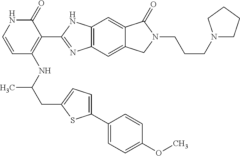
C1=CC(NC(CC2=CC=C(C3=CC=C(OC)C=C3)S2)C)=C(C2=NC3=C(N2)C=C2C(=C3)CN(CCCN3CCCC3)C2=O)C(=O)N1
